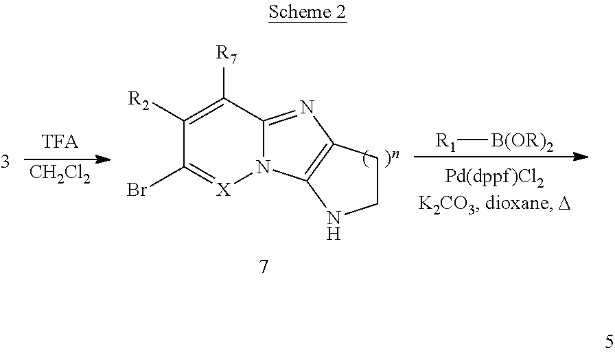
[CH2Cl2].C1([R2])=C([R7])C2=NC3=C(N2[X]=C1Br)NCC3.[R1][B(OR)2]
